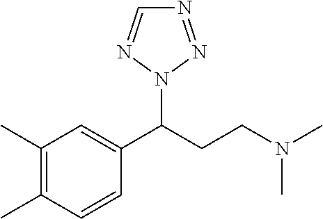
C1(C)=C(C)C=CC(C(CCN(C)C)N2N=NC=N2)=C1
